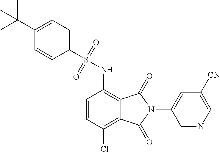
C1=CC(Cl)=C2C(=C1NS(C1=CC=C(C(C)(C)C)C=C1)(=O)=O)C(=O)N(C1=CC([CN])=CN=C1)C2=O
